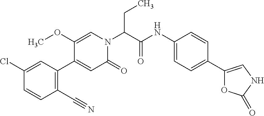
C1(Cl)=CC(C2=CC(=O)N(C(C(NC3=CC=C(C4=CNC(=O)O4)C=C3)=O)CC)C=C2OC)=C(C#N)C=C1
